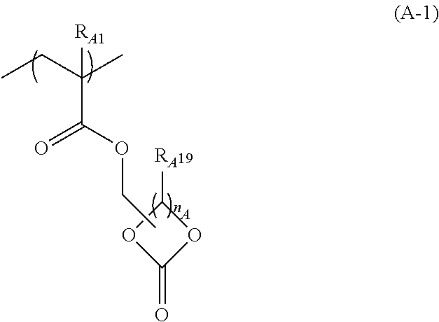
O=C(OCC)C(CC)(C)[RA1].C1([RA])OC(=O)O1.[A]
